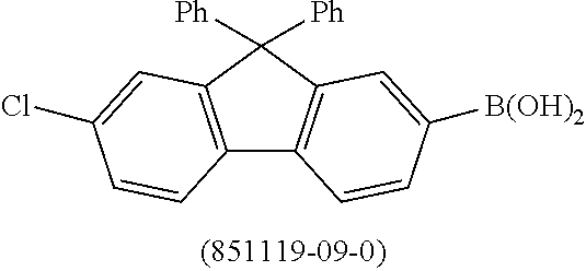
C12=C(C([Ph])([Ph])C3=C1C=CC([B(OH)2])=C3)C=C(Cl)C=C2
